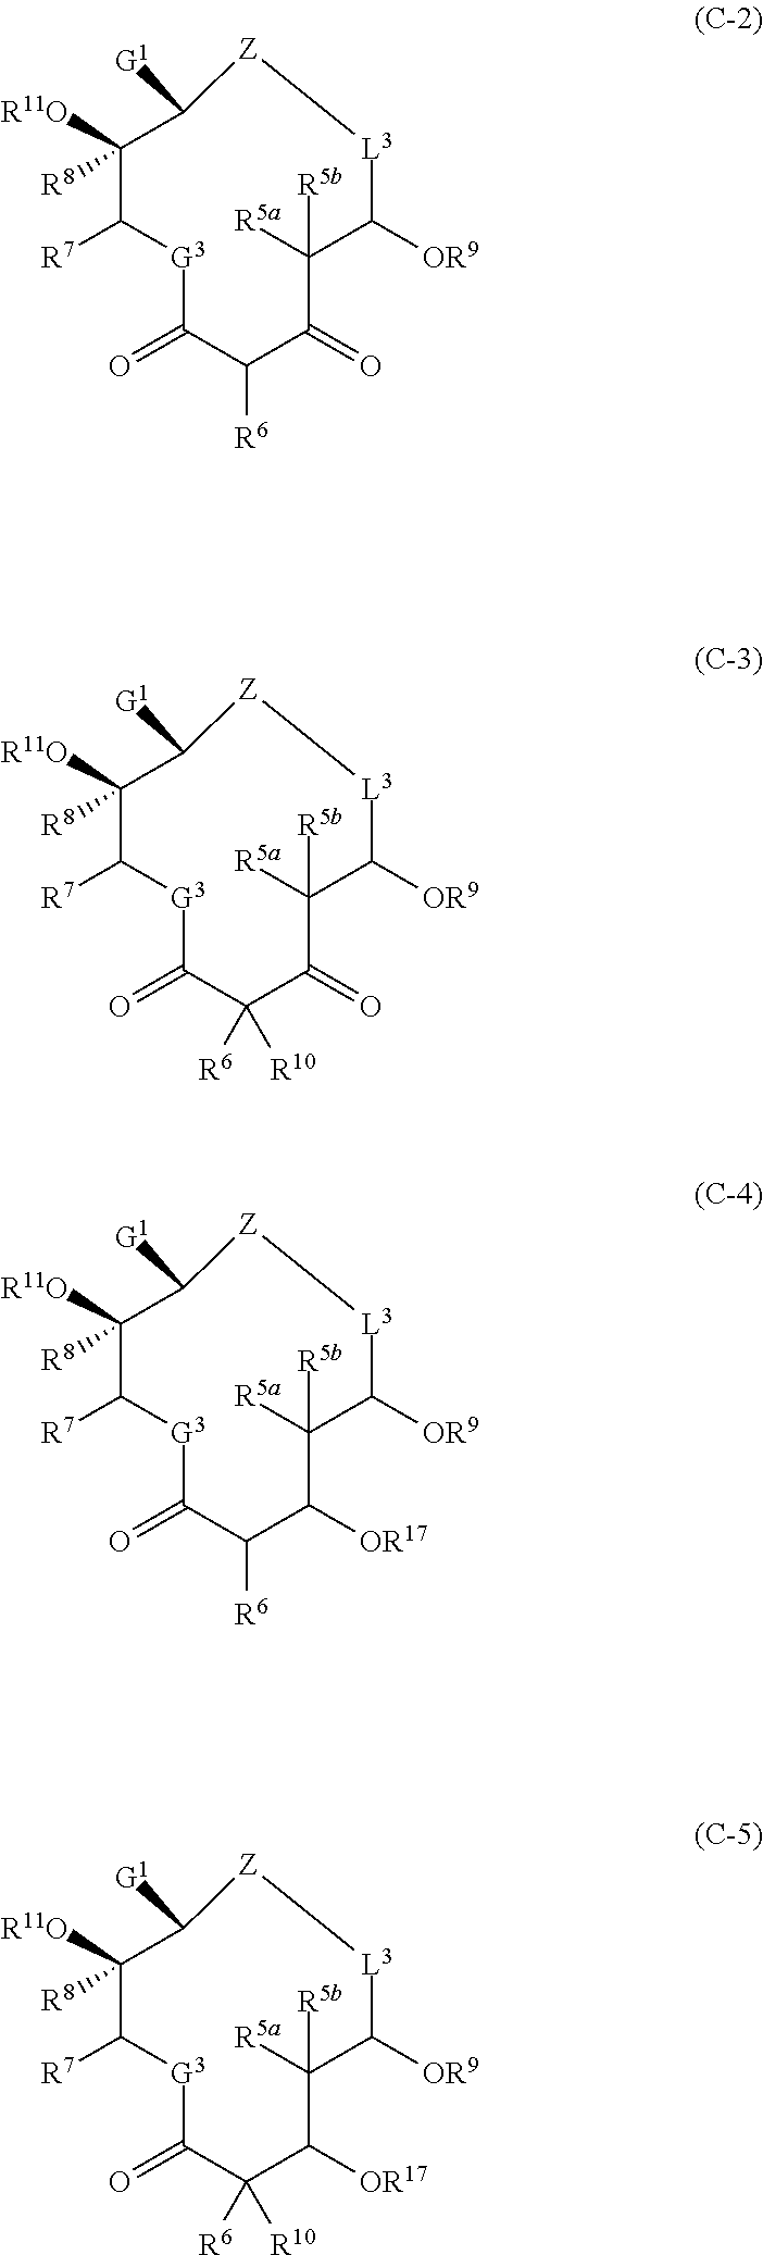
C1([R11O])([R8])C([R7])[G3]C(=O)C([R6])C(=O)C([R5a])([R5b])C([OR9])[L3][Z]C1[G1].C1([R11O])([R8])C([R7])[G3]C(=O)C([R6])([R10])C(=O)C([R5a])([R5b])C([OR9])[L3][Z]C1[G1].C1([R11O])([R8])C([R7])[G3]C(=O)C([R6])C([OR17])C([R5a])([R5b])C([OR9])[L3][Z]C1[G1].C1([R11O])([R8])C([R7])[G3]C(=O)C([R6])([R10])C([OR17])C([R5a])([R5b])C([OR9])[L3][Z]C1[G1]
